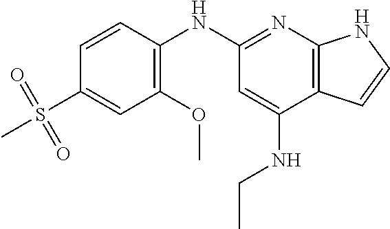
C1(S(=O)(=O)C)=CC(OC)=C(NC2=NC3=C(C(NCC)=C2)C=CN3)C=C1
